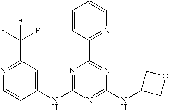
C1=CC(C2=NC(NC3COC3)=NC(NC3=CC(C(F)(F)F)=NC=C3)=N2)=NC=C1
